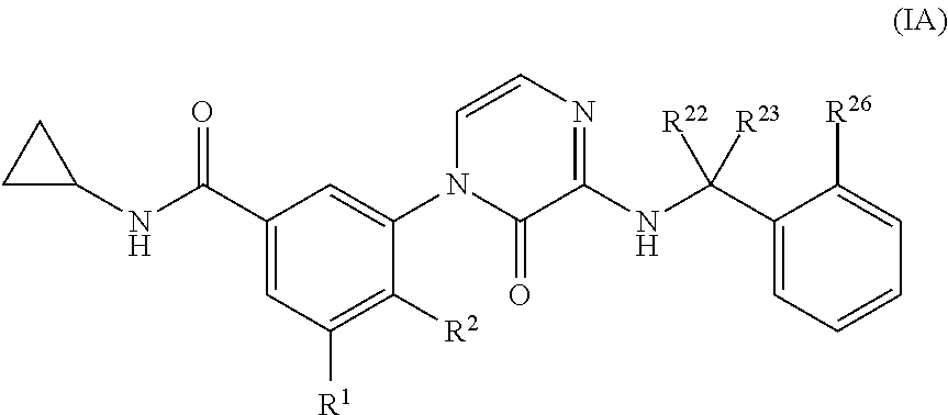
C1C(NC(C2=CC([R1])=C([R2])C(N3C(=O)C(NC(C4=CC=CC=C4[R26])([R22])[R23])=NC=C3)=C2)=O)C1
